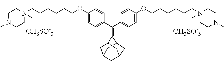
C(C1=CC=C(OCCCCCCN2(C)CCN(C)CC2)C=C1)(C1=CC=C(OCCCCCCN2(C)CCN(C)CC2)C=C1)=C1C2CC3CC(C2)CC1C3.[CH3SO-3].[CH3SO-3]
